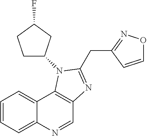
C1=NC2=CC=CC=C2C2=C1N=C(CC1=NOC=C1)N2C1CCC(F)C1
